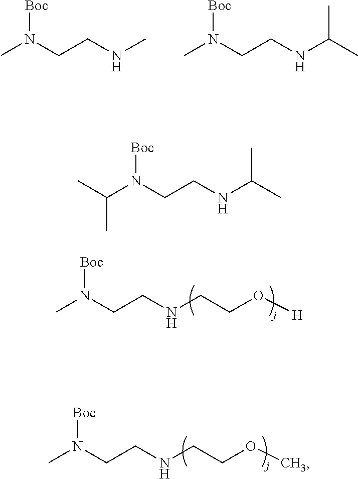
[Boc]N(CCNC)C.[Boc]N(CCNC(C)C)C.[Boc]N(CCNCCO[H])C.[Boc]N(CCNCCOC)C.[Boc]N(CCNC(C)C)C(C)C
